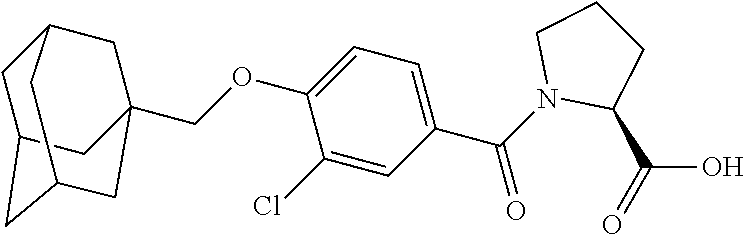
C1(Cl)=CC(C(N2C(C(=O)O)CCC2)=O)=CC=C1OCC12CC3CC(CC(C1)C3)C2
